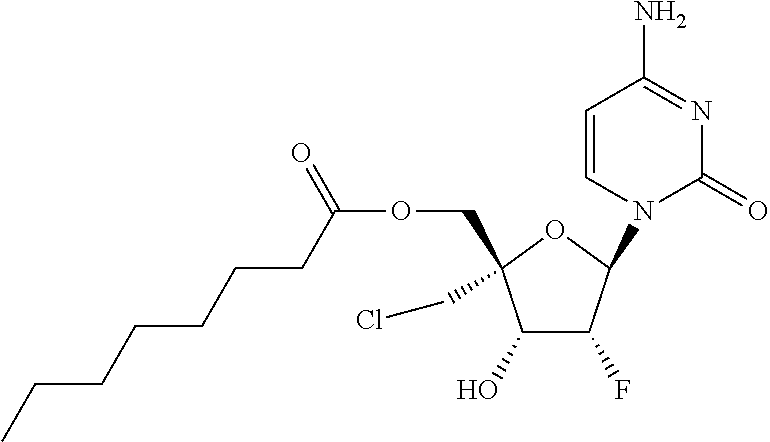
C1(O)C(F)C(N2C(=O)N=C(N)C=C2)OC1(COC(=O)CCCCCCC)CCl
